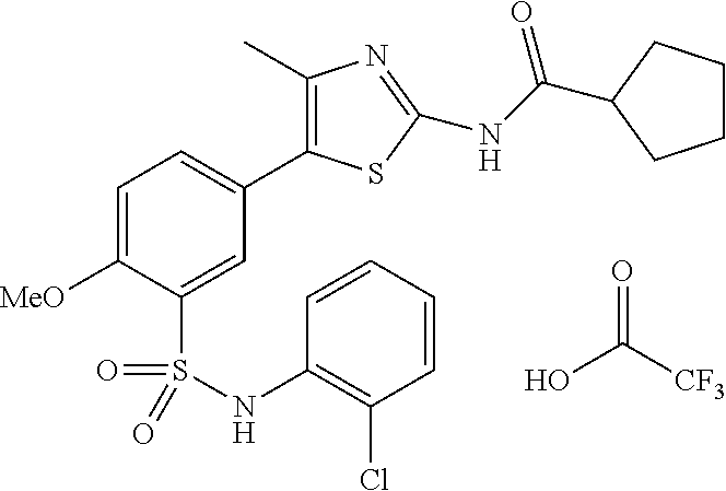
C1=C([MeO])C(S(NC2=C(Cl)C=CC=C2)(=O)=O)=CC(C2=C(C)N=C(NC(=O)C3CCCC3)S2)=C1.OC(=O)[CF3]
